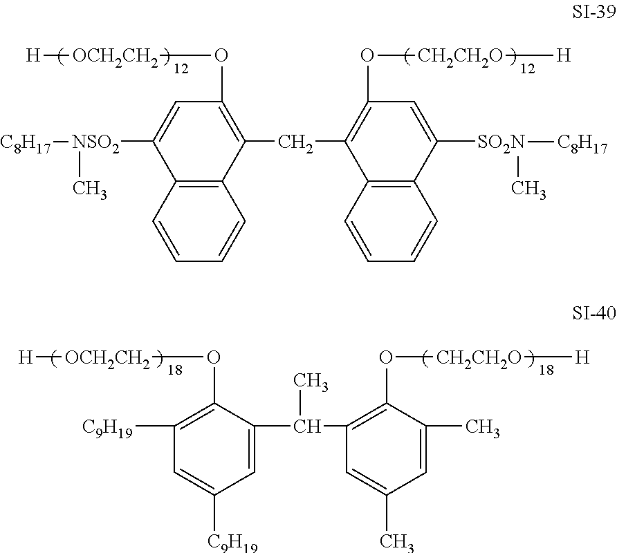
[H][OCH2CH2]OC1=C(CC2=C(O[CH2CH2O][H])C=C([SO2N]([C8H17])C)C3=C2C=CC=C3)C2=C(C([NSO2](C)[C8H17])=C1)C=CC=C2.[H][OCH2CH2]OC1=C([C9H19])C=C([C9H19])C=C1C(C1=C(O[CH2CH2O][H])C(C)=CC(C)=C1)C
